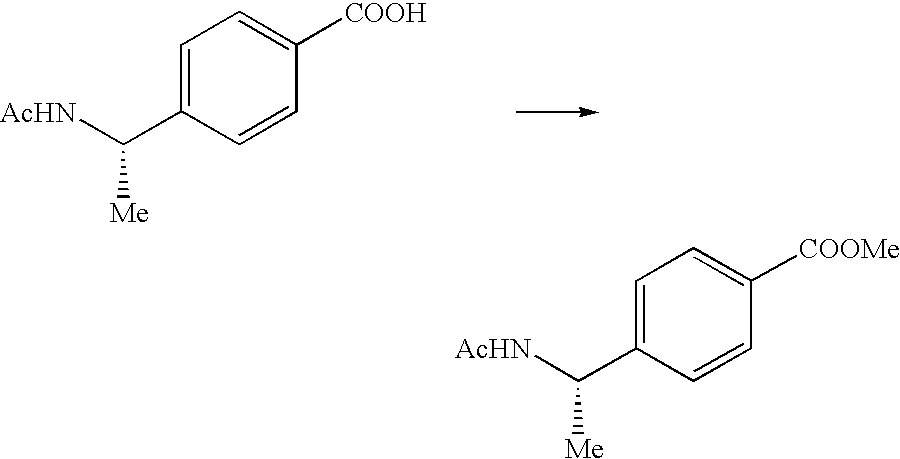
C1=C(C([AcHN])[Me])C=CC([COOMe])=C1.C1=C(C([AcHN])[Me])C=CC([COOH])=C1
